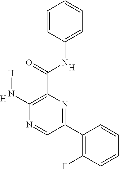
C1=CC=CC=C1NC(C1=C(N[H])N=CC(C2=C(F)C=CC=C2)=N1)=O.[H].[H]
